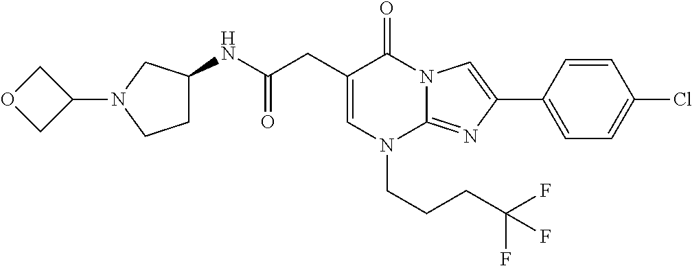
C1=C(CC(NC2CCN(C3COC3)C2)=O)C(=O)N2C(=NC(C3=CC=C(Cl)C=C3)=C2)N1CCCC(F)(F)F
